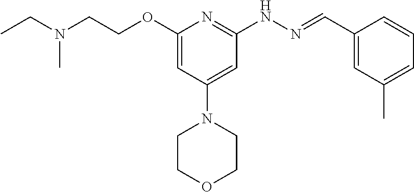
CCN(C)CCOC1=CC(N2CCOCC2)=CC(NN=CC2=CC(C)=CC=C2)=N1
